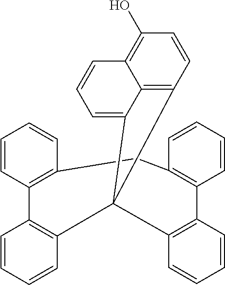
C12=C3C=CC(O)=C1C=CC=C2C31C2=C(C3=C(C=CC=C3)CC3=C(C=CC=C3)C3=C1C=CC=C3)C=CC=C2
